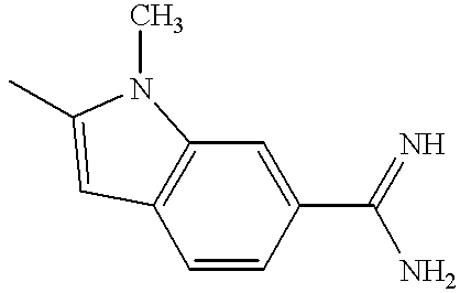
C1=CC(C(N)=N)=CC2=C1C=C(C)N2C
